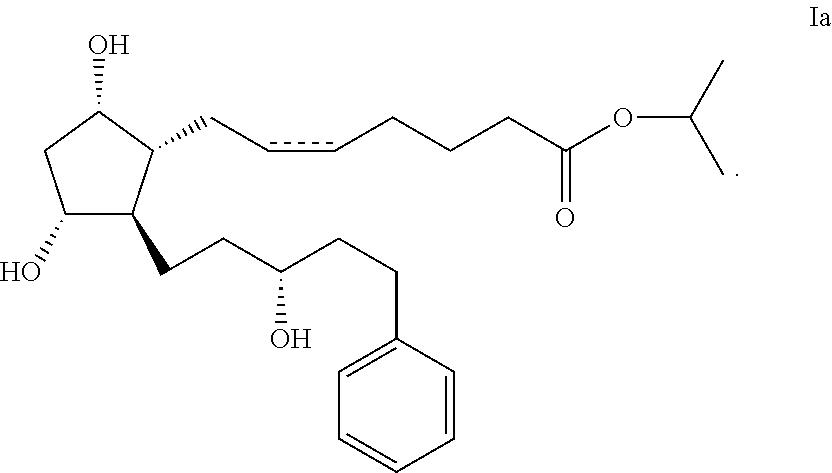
C1(O)C(CCC(O)CCC2=CC=CC=C2)C(CccCCCC(=O)OC(C)C)C(O)C1
